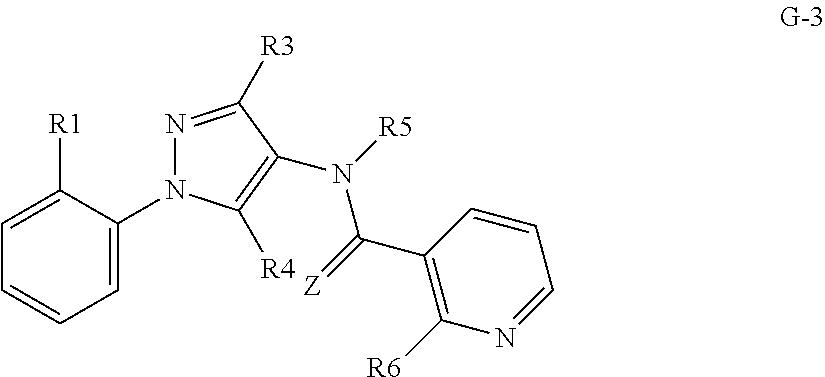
C1=C([R1])C(N2N=C([R3])C(N([R5])C(=[Z])C3=C([R6])N=CC=C3)=C2[R4])=CC=C1
